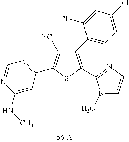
C1(C2=CC=C(Cl)C=C2Cl)=C(C2=NC=CN2C)SC(C2=CC=NC(NC)=C2)=C1[NC]
